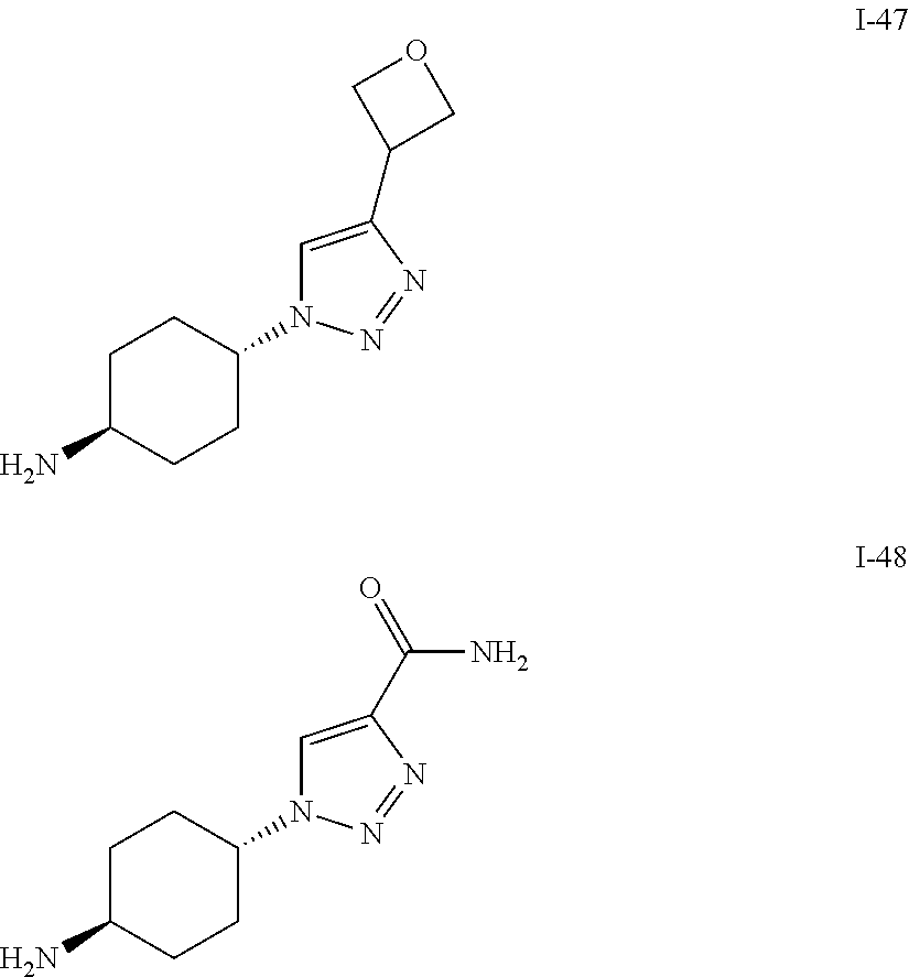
C1C(N)CCC(N2C=C(C3COC3)N=N2)C1.C1C(N)CCC(N2C=C(C(=O)N)N=N2)C1
